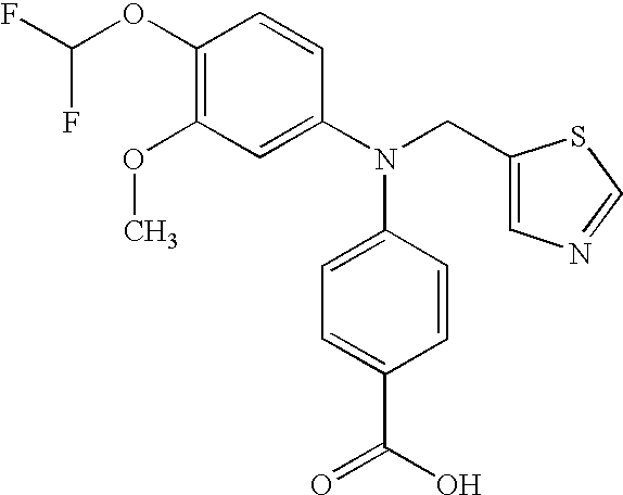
C1(OC(F)F)=C(OC)C=C(N(CC2=CN=CS2)C2=CC=C(C(O)=O)C=C2)C=C1
